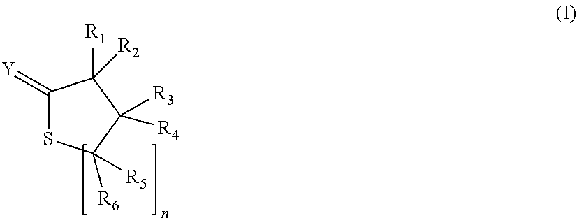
C1(=[Y])SC([R5])([R6])C([R3])([R4])C1([R1])[R2]
